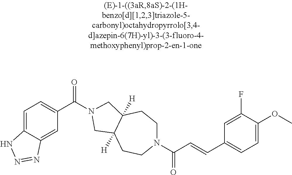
C1=C2C(=CC(C(=O)N3CC4([H])CCN(C(=O)C=CC5=CC=C(OC)C(F)=C5)CCC4([H])C3)=C1)N=NN2
